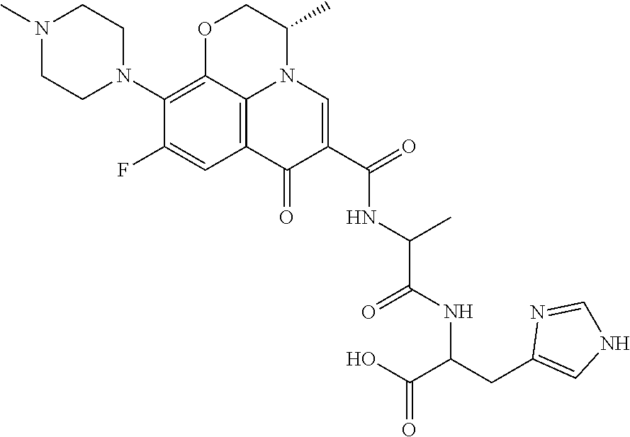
C12=C3C(=C(N4CCN(C)CC4)C(F)=C1)OCC(C)N3C=C(C(NC(C)C(=O)NC(C(O)=O)CC1=CNC=N1)=O)C2=O
